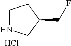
C1NCC(CF)C1.Cl
